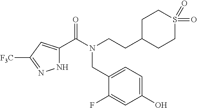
N1C(C(=O)N(CCC2CCS(=O)(=O)CC2)CC2=CC=C(O)C=C2F)=CC([F3C])=N1
